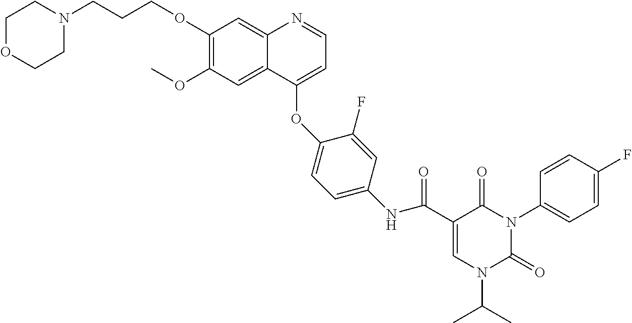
C1=C(C(NC2=CC=C(OC3=CC=NC4=CC(OCCCN5CCOCC5)=C(OC)C=C43)C(F)=C2)=O)C(=O)N(C2=CC=C(F)C=C2)C(=O)N1C(C)C
